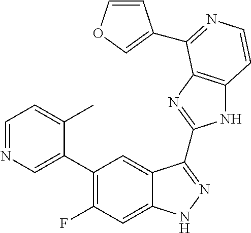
C1=C(C2=C(F)C=C3C(=C2)C(C2=NC4=C(N2)C=CN=C4C2=COC=C2)=NN3)C(C)=CC=N1
